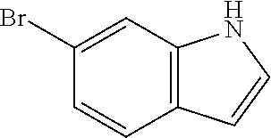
C1(Br)=CC2=C(C=C1)C=CN2
